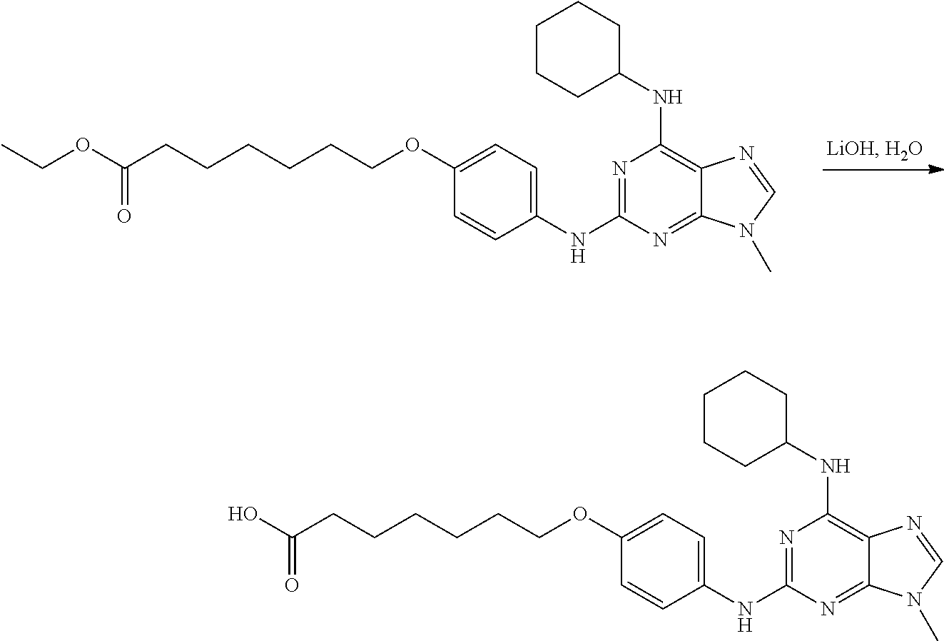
N1=C(NC2=CC=C(OCCCCCCC(OCC)=O)C=C2)N=C2C(=C1NC1CCCCC1)N=CN2C.N1=C(NC2=CC=C(OCCCCCCC(O)=O)C=C2)N=C2C(=C1NC1CCCCC1)N=CN2C
